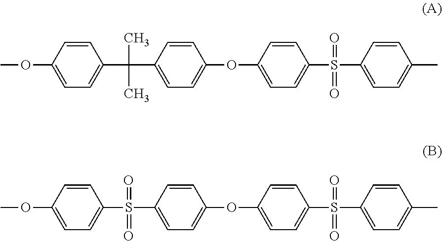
C1=C(OC)C=CC(S(C2=CC=C(OC3=CC=C(S(C4=CC=C(C)C=C4)(=O)=O)C=C3)C=C2)(=O)=O)=C1.C1=C(OC)C=CC(C(C2=CC=C(OC3=CC=C(S(C4=CC=C(C)C=C4)(=O)=O)C=C3)C=C2)(C)C)=C1
